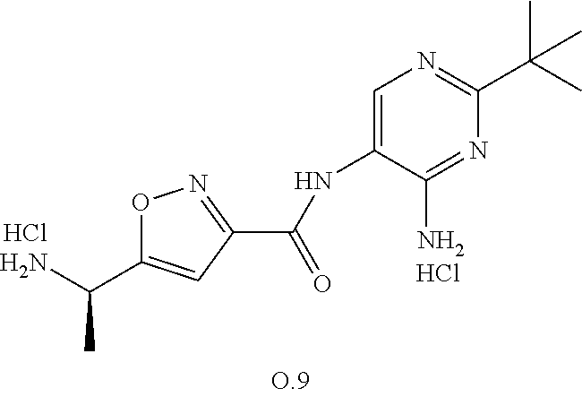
O1C(C(N)C)=CC(C(NC2=CN=C(C(C)(C)C)N=C2N)=O)=N1.Cl.Cl
